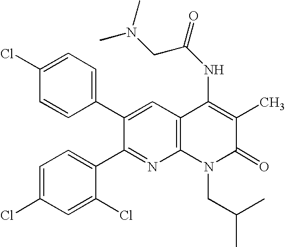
C1=CC(C2=CC3=C(N=C2C2=CC=C(Cl)C=C2Cl)N(CC(C)C)C(=O)C(C)=C3NC(CN(C)C)=O)=CC=C1Cl
